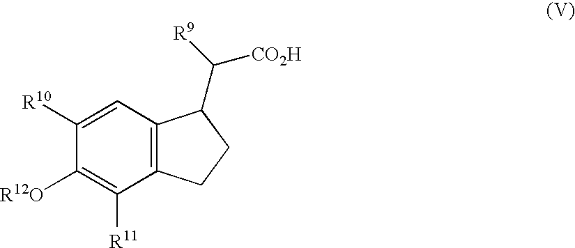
C1([R10])=CC2=C(C([R11])=C1[R12O])CCC2C([R9])[CO2H]
